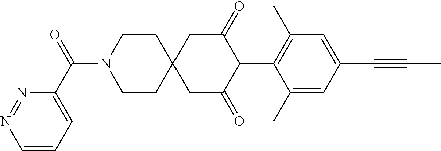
C1CN(C(=O)C2=CC=CN=N2)CCC12CC(=O)C(C1=C(C)C=C(C#CC)C=C1C)C(=O)C2
